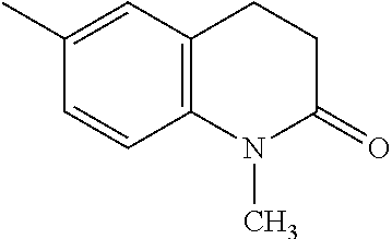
C12=C(C=C(C)C=C1)CCC(=O)N2C
